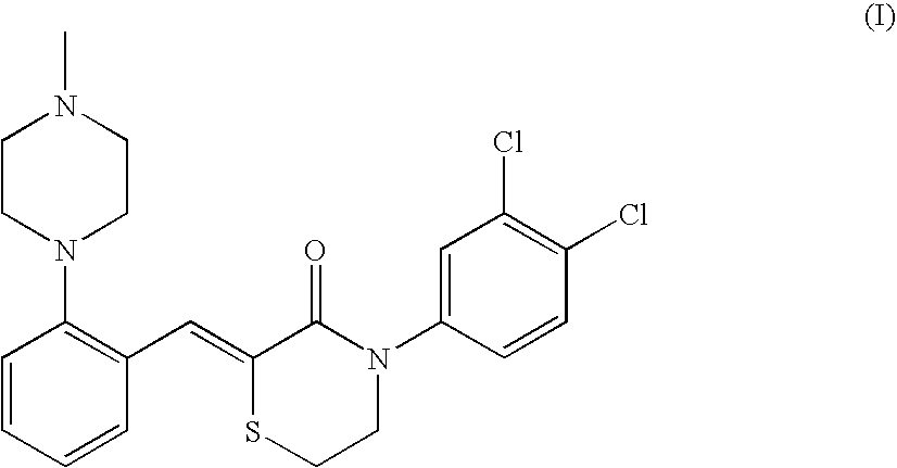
C1=CC=CC(C=C2SCCN(C3=CC(Cl)=C(Cl)C=C3)C2=O)=C1N1CCN(C)CC1
